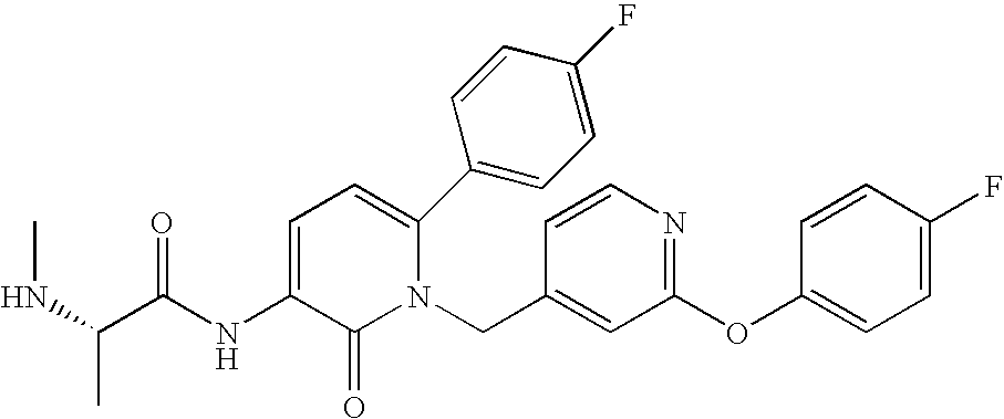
C1(OC2=NC=CC(CN3C(C4=CC=C(F)C=C4)=CC=C(NC(C(NC)C)=O)C3=O)=C2)=CC=C(F)C=C1
